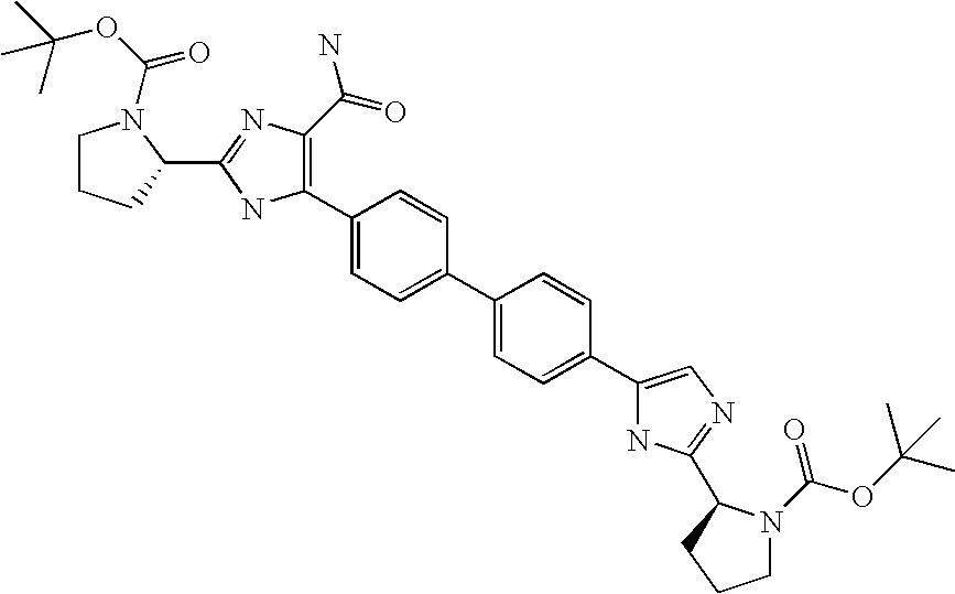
C1(C2=C(C(N)=O)N=C(C3N(C(OC(C)(C)C)=O)CCC3)N2)=CC=C(C2=CC=C(C3=CN=C(C4N(C(OC(C)(C)C)=O)CCC4)N3)C=C2)C=C1
